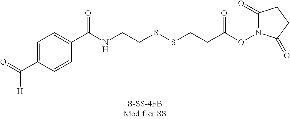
C1=C(C([H])=O)C=CC(C(NCCSSCCC(ON2C(=O)CCC2=O)=O)=O)=C1
